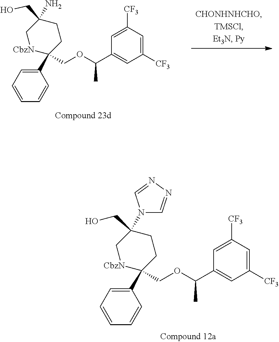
C1(C2(COC(C3=CC([CF3])=CC([CF3])=C3)C)CCC(CO)(N3C=NN=C3)C[CbzN]2)=CC=CC=C1.C1(C2(COC(C3=CC([CF3])=CC([CF3])=C3)C)CCC(CO)(N)C[CbzN]2)=CC=CC=C1
